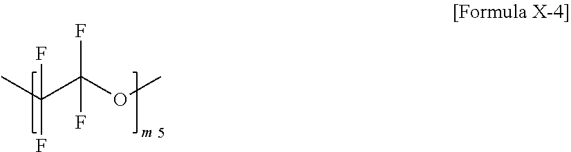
CC(C(OC)(F)F)(F)F
